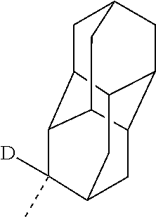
C1C2C3C4C5C(CC1C4)C2CC(C3([D])C)C5
